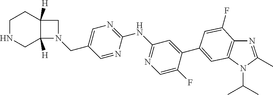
C1NCC2([H])C([H])(C1)CN2CC1=CN=C(NC2=NC=C(F)C(C3=CC4=C(N=C(C)N4C(C)C)C(F)=C3)=C2)N=C1
